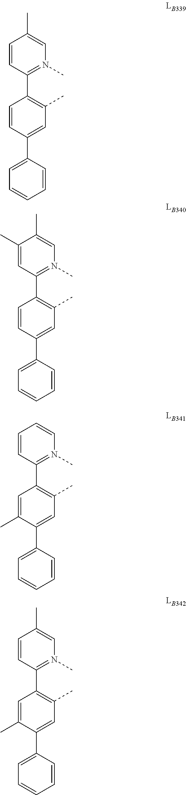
C1=CC(C2=CC=CC=C2)=CC(C)=C1C1=N(C)C=C(C)C=C1.C1=CC(C2=CC=CC=C2)=CC(C)=C1C1=N(C)C=C(C)C(C)=C1.C1=C(C)C(C2=CC=CC=C2)=CC(C)=C1C1=N(C)C=CC=C1.C1=C(C)C(C2=CC=CC=C2)=CC(C)=C1C1=N(C)C=C(C)C=C1
